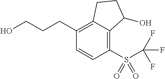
C(C1=C2C(=C(S(C(F)(F)F)(=O)=O)C=C1)C(O)CC2)CCO
